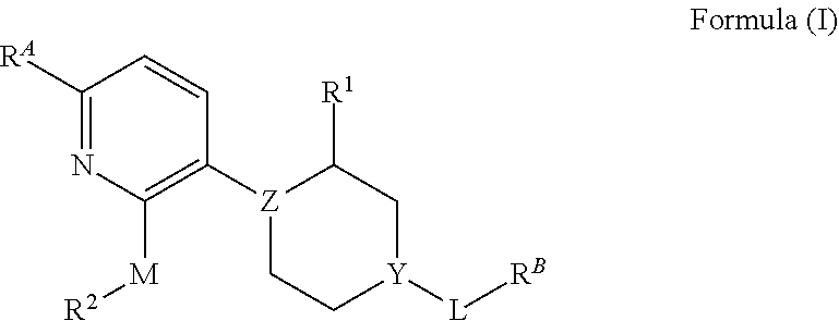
C1([RA])=NC([M][R2])=C([Z]2CC[Y]([L][RB])CC2[R1])C=C1
